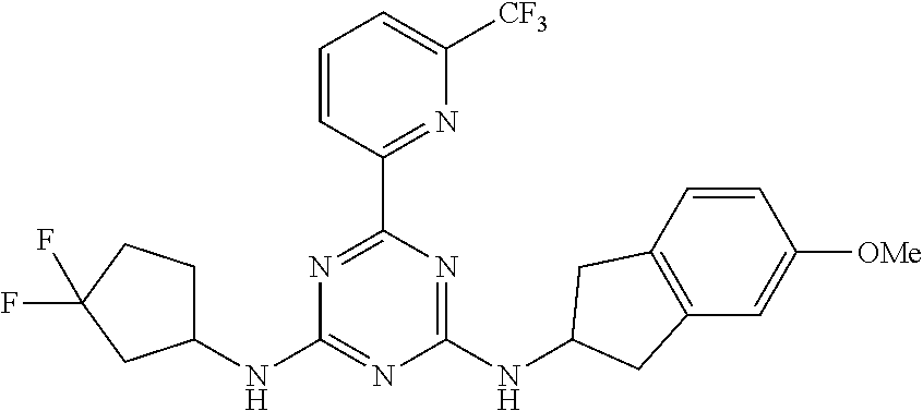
N1=C(C2=NC([CF3])=CC=C2)N=C(NC2CC3=C(C=C([OMe])C=C3)C2)N=C1NC1CCC(F)(F)C1
